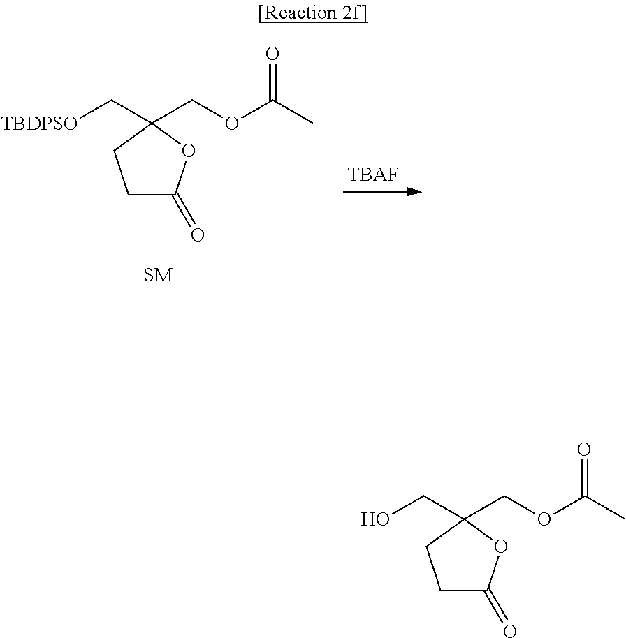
[TBAF].[TBDPSO]CC1(COC(C)=O)CCC(=O)O1.OCC1(COC(C)=O)CCC(=O)O1
